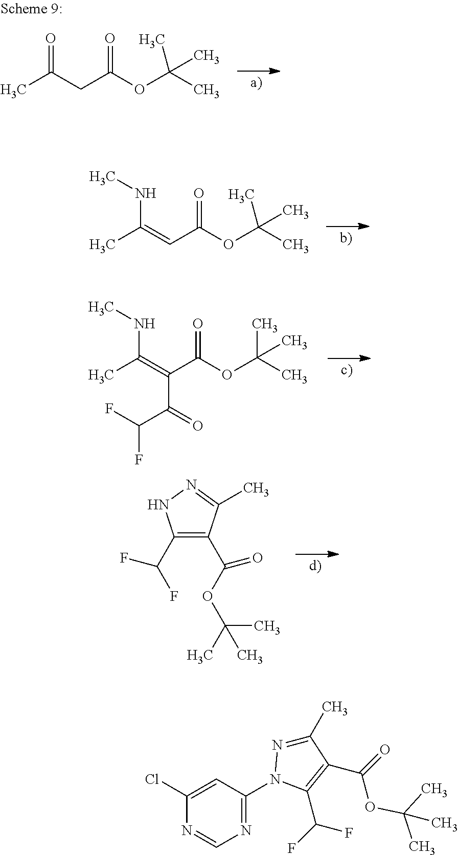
O=C(CC(OC(C)(C)C)=O)C.N(C(=CC(OC(C)(C)C)=O)C)C.N(C(=C(C(OC(C)(C)C)=O)C(C(F)F)=O)C)C.C1(C(F)F)=C(C(OC(C)(C)C)=O)C(C)=NN1.N1=C(N2N=C(C)C(C(=O)OC(C)(C)C)=C2C(F)F)C=C(Cl)N=C1
